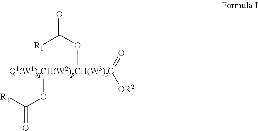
O([Q1(W1)qCH(W2)pCH(W3)zC](=O)([OR2])OC([R1])=O)C([R1])=O
